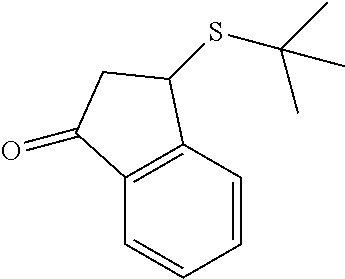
C1=CC2=C(C=C1)C(=O)CC2SC(C)(C)C
